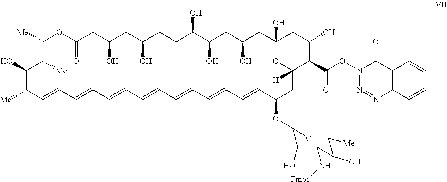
C1([Me])OC(=O)CC(O)CC(O)CCC(O)C(O)CC(O)CC2(O)CC(O)C(C(ON3N=NC4=C(C3=O)C=CC=C4)=O)C([H])(O2)CC(OC2C(O)C(N[Fmoc])C(O)C([Me])O2)C=CC=CC=CC=CC=CC=CC=CC([Me])C(O)C1[Me]
